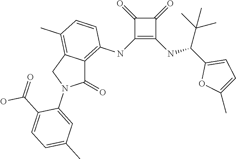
C1(NC2=C3C(=C(C)C=C2)CN(C2=CC(C)=CC=C2C(O)=O)C3=O)=C(NC(C2=CC=C(C)O2)C(C)(C)C)C(=O)C1=O
